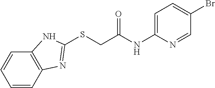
C1=CC2=C(C=C1)NC(SCC(NC1=CC=C(Br)C=N1)=O)=N2
